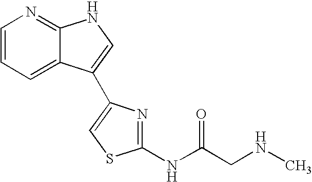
C1=CN=C2C(=C1)C(C1=CSC(NC(CNC)=O)=N1)=CN2
